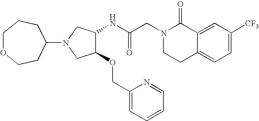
C12=CC([CF3])=CC=C1CCN(CC(NC1C(OCC3=CC=CC=N3)CN(C3CCOCCC3)C1)=O)C2=O
